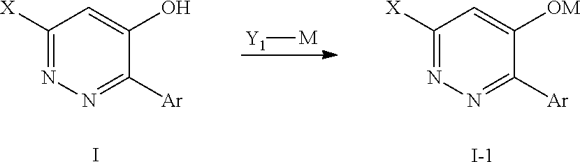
[Y1][M].C1([X])=NN=C([Ar])C(O)=C1.I.C1([X])=NN=C([Ar])C([OM])=C1.[I-]
